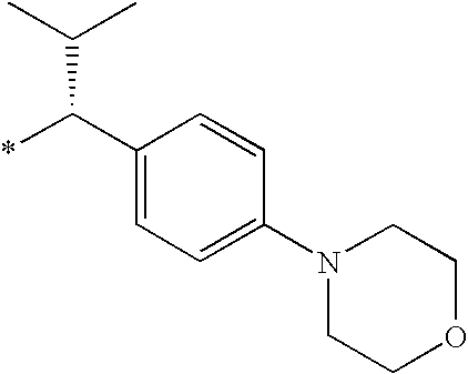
C1(C(*)C(C)C)=CC=C(N2CCOCC2)C=C1
